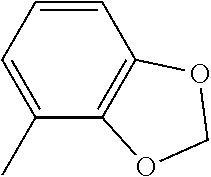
C1(C)=CC=CC2=C1OCO2
